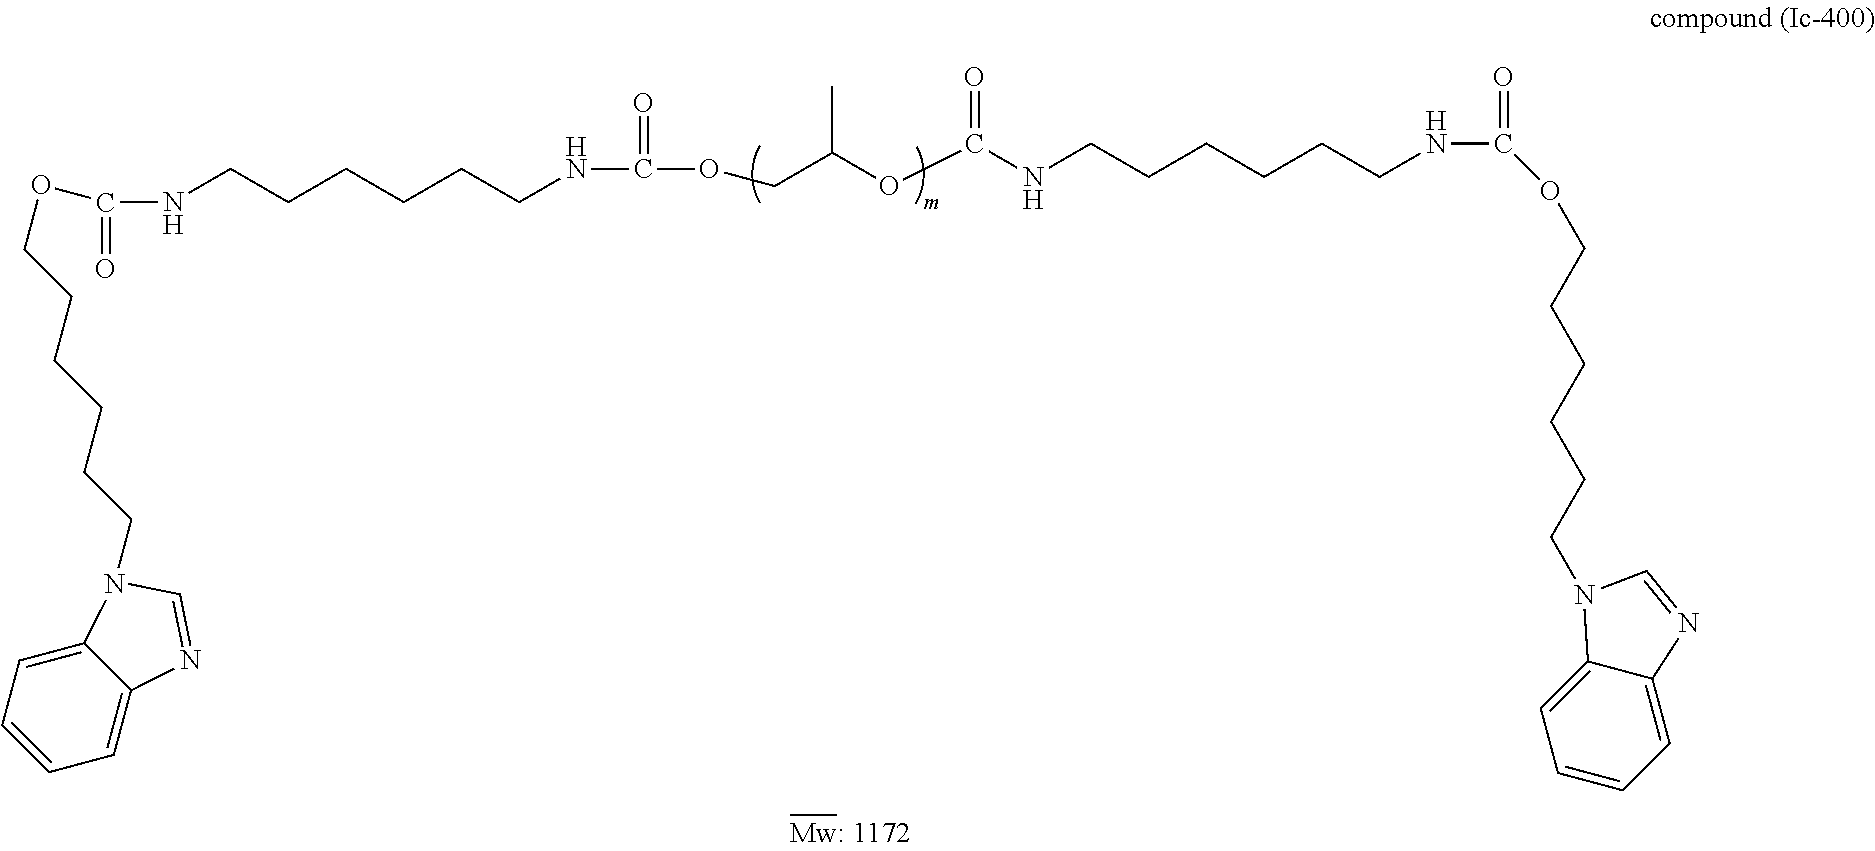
C12=CC=CC=C1N=CN2CCCCCCOC(NCCCCCCNC(OC(COC(NCCCCCCNC(=O)OCCCCCCN1C2=CC=CC=C2N=C1)=O)C)=O)=O
